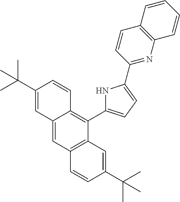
C12=CC3=C(C(C4=CC=C(C5=NC6=C(C=C5)C=CC=C6)N4)=C1C=CC(C(C)(C)C)=C2)C=C(C(C)(C)C)C=C3
